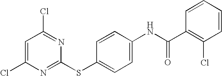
C1=C(Cl)N=C(SC2=CC=C(NC(C3=C(Cl)C=CC=C3)=O)C=C2)N=C1Cl
